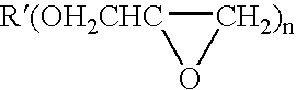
[CH2)n]1[R(OH2CHC]O1
